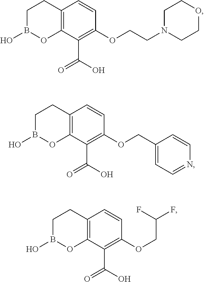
C12=C(C(C(=O)O)=C(OCCN3CCOCC3)C=C1)OB(O)CC2.C12=C(C(C(=O)O)=C(OCC3=CC=NC=C3)C=C1)OB(O)CC2.C12=C(C(C(=O)O)=C(OCC(F)F)C=C1)OB(O)CC2
